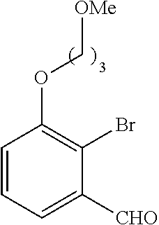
C1=CC=C([CHO])C(Br)=C1OC[OMe]
